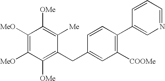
C1([OMe])=C(CC2=CC([COOMe])=C(C3=CN=CC=C3)C=C2)C([Me])=C([OMe])C([MeO])=C1[MeO]
